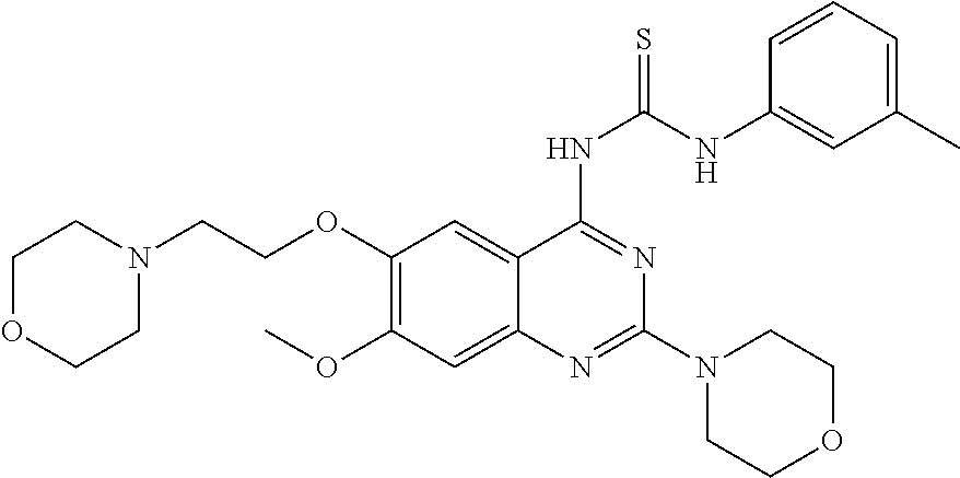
C1=CC=C(C)C=C1NC(NC1=NC(N2CCOCC2)=NC2=CC(OC)=C(OCCN3CCOCC3)C=C21)=S
